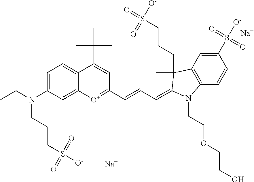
[O+]1=C(C=CC=C2C(C)(CCCS([O-])(=O)=O)C3=C(C=CC(S(=O)([O-])=O)=C3)N2CCOCCO)C=C(C(C)(C)C)C2=CC=C(N(CC)CCCS(=O)(=O)[O-])C=C12.[Na].[Na]
